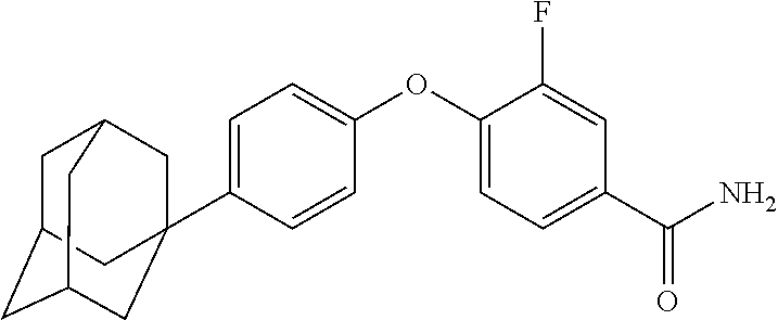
C1=C(C23CC4CC(CC(C2)C4)C3)C=CC(OC2=CC=C(C(N)=O)C=C2F)=C1
